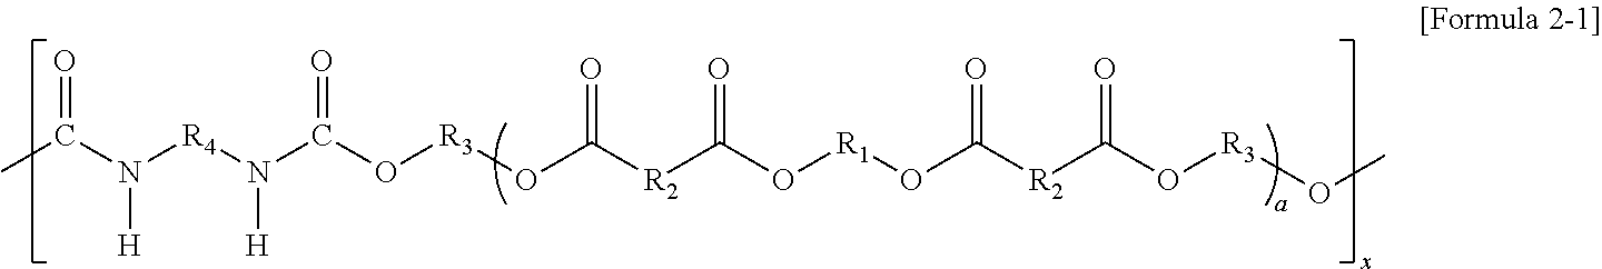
CC(N([R4]N(C(O[R3]OC([R2]C(O[R1]OC([R2]C(O[R3]OC)=O)=O)=O)=O)=O)[H])[H])=O
